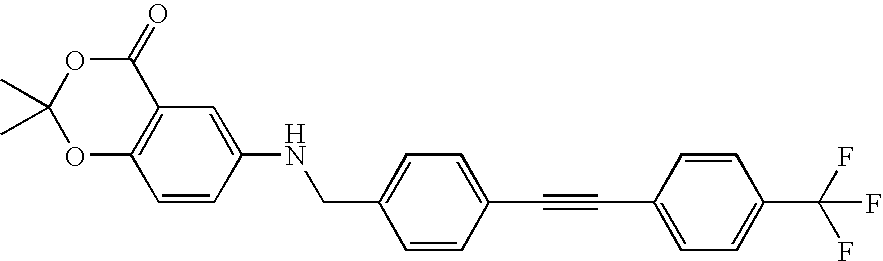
C1=CC(NCC2=CC=C(C#CC3=CC=C(C(F)(F)F)C=C3)C=C2)=CC2=C1OC(C)(C)OC2=O
